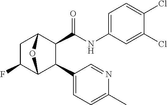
C1C(F)C2C(C3=CC=C(C)N=C3)C(C(NC3=CC=C(Cl)C(Cl)=C3)=O)C1O2
